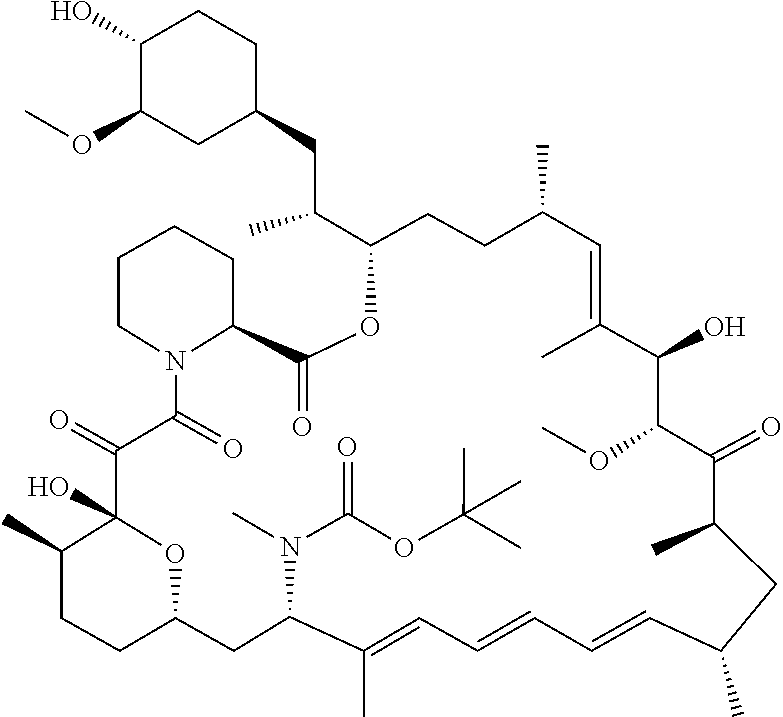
O(C1C(O)C(C)=CC(C)CCC(C(CC2CC(OC)C(O)CC2)C)OC(=O)C2CCCCN2C(=O)C(=O)C2(O)C(C)CCC(CC(N(C)C(OC(C)(C)C)=O)C(C)=CC=CC=CC(C)CC(C)C1=O)O2)C
